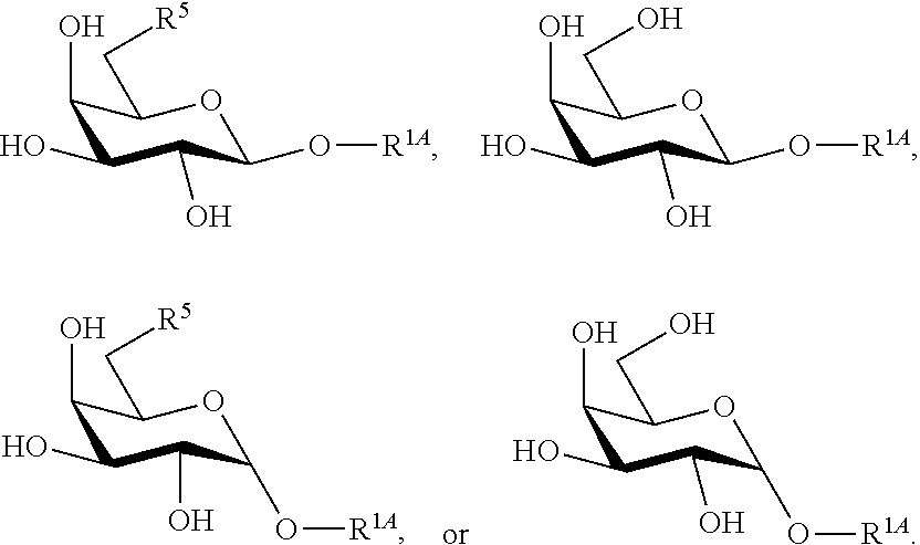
C1(O)C(O)C(O)C(O[R1A])OC1C[R5].C1(O)C(O)C(O)C(O[R1A])OC1CO.C1(O)C(O)C(O)C(O[R1A])OC1C[R5].C1(O)C(O)C(O)C(O[R1A])OC1CO
